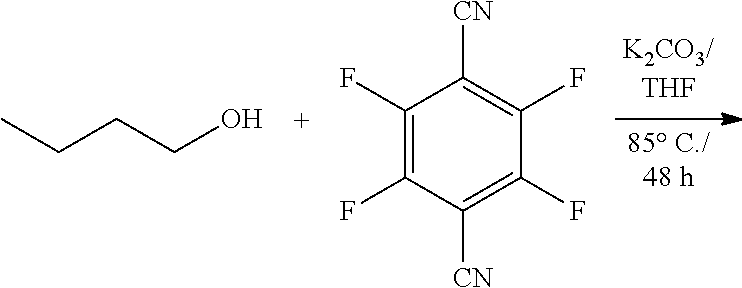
CCCCO.C1(F)=C(F)C([CN])=C(F)C(F)=C1[CN]
